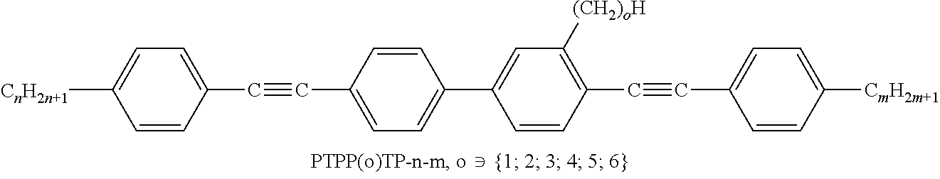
[CnH2n+1]C1=CC=C(C#CC2=CC=C(C3=CC([(CH2)oH])=C(C#CC4=CC=C([CmH2m+1])C=C4)C=C3)C=C2)C=C1
